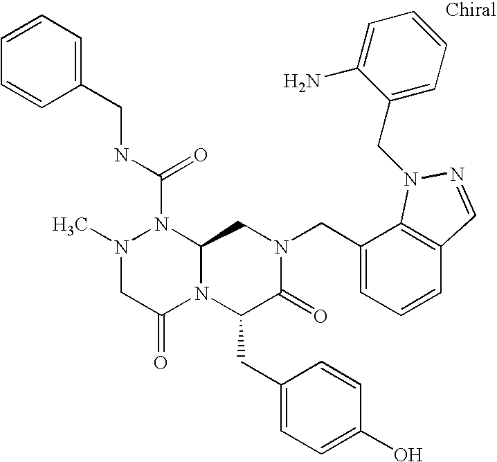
N1(C(NCC2=CC=CC=C2)=O)N(C)CC(=O)N2C1CN(CC1=CC=CC3=C1N(CC1=CC=CC=C1N)N=C3)C(=O)C2CC1=CC=C(O)C=C1
